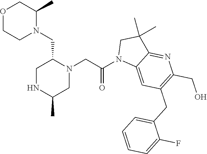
O1CCN(CC2N(CC(N3C4=CC(CC5=CC=CC=C5F)=C(CO)N=C4C(C)(C)C3)=O)CC(C)NC2)C(C)C1
